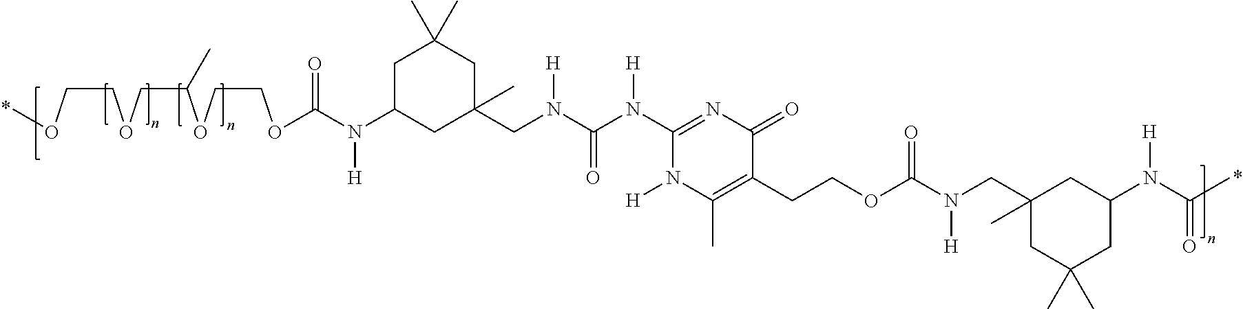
C(COC)OCC(OCCOC(N(C1CC(CN(C(=O)N([H])C2=NC(=O)C(CCOC(=O)N([H])CC3(C)CC(C)(C)CC(N([H])C(=O)C)C3)=C(C)N2[H])[H])(C)CC(C)(C)C1)[H])=O)C
